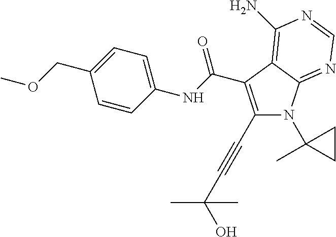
C1(C#CC(C)(O)C)=C(C(NC2=CC=C(COC)C=C2)=O)C2=C(N)N=CN=C2N1C1(C)CC1
